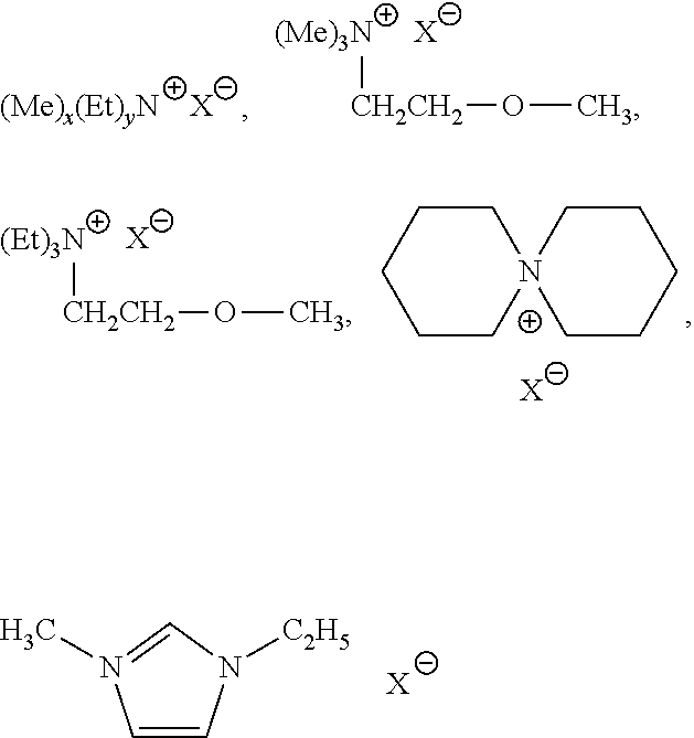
[X].[(Me)3N][CH2CH2]OC.[X].[(Et)3N][CH2CH2]OC.[X].C1CN2(CCC1)CCCCC2.[X].C1=CN([C2H5])C=N1C.[X]
